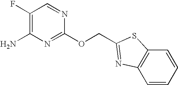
C1(F)=C(N)N=C(OCC2=NC3=C(C=CC=C3)S2)N=C1
